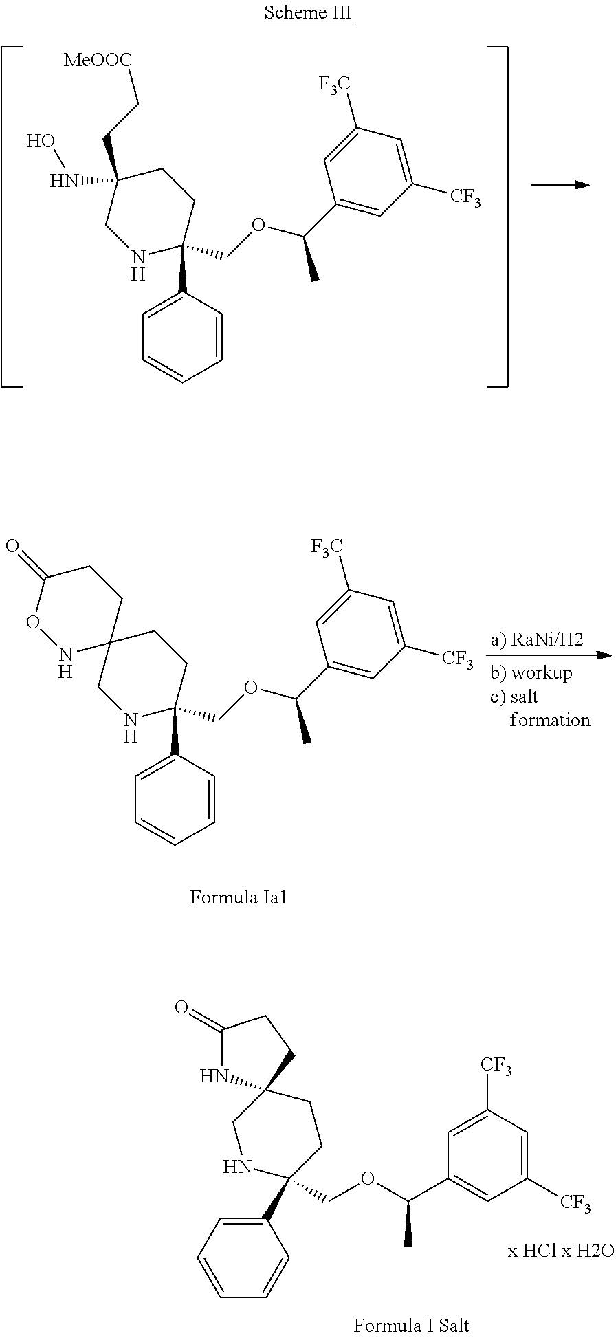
C1(C2(COC(C3=CC([CF3])=CC([F3C])=C3)C)CCC(NO)(CC[MeOOC])CN2)=CC=CC=C1.C1(C2(COC(C3=CC([CF3])=CC([F3C])=C3)C)CCC3(CN2)CCC(=O)ON3)=CC=CC=C1.C1(C2(COC(C3=CC([CF3])=CC([CF3])=C3)C)CCC3(CN2)NC(=O)CC3)=CC=CC=C1
